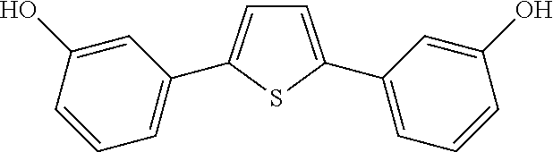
C1=C(C2=CC=CC(O)=C2)SC(C2=CC=CC(O)=C2)=C1
